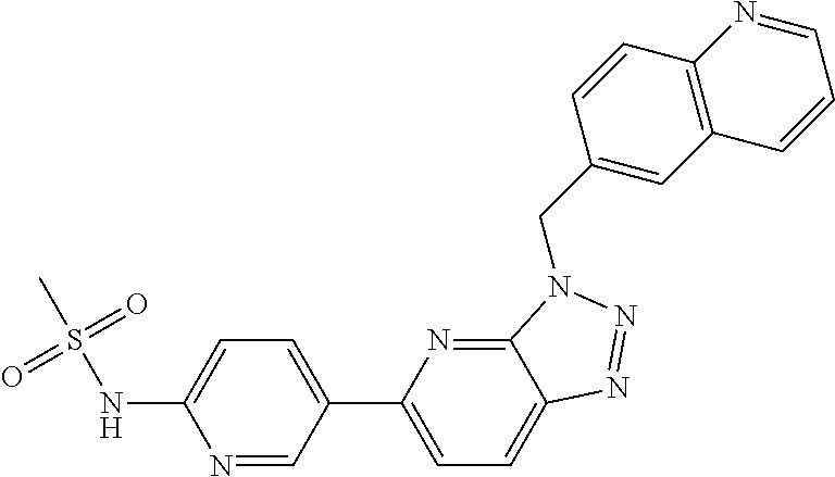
C1(CN2C3=NC(C4=CC=C(NS(C)(=O)=O)N=C4)=CC=C3N=N2)=CC2=C(C=C1)N=CC=C2
